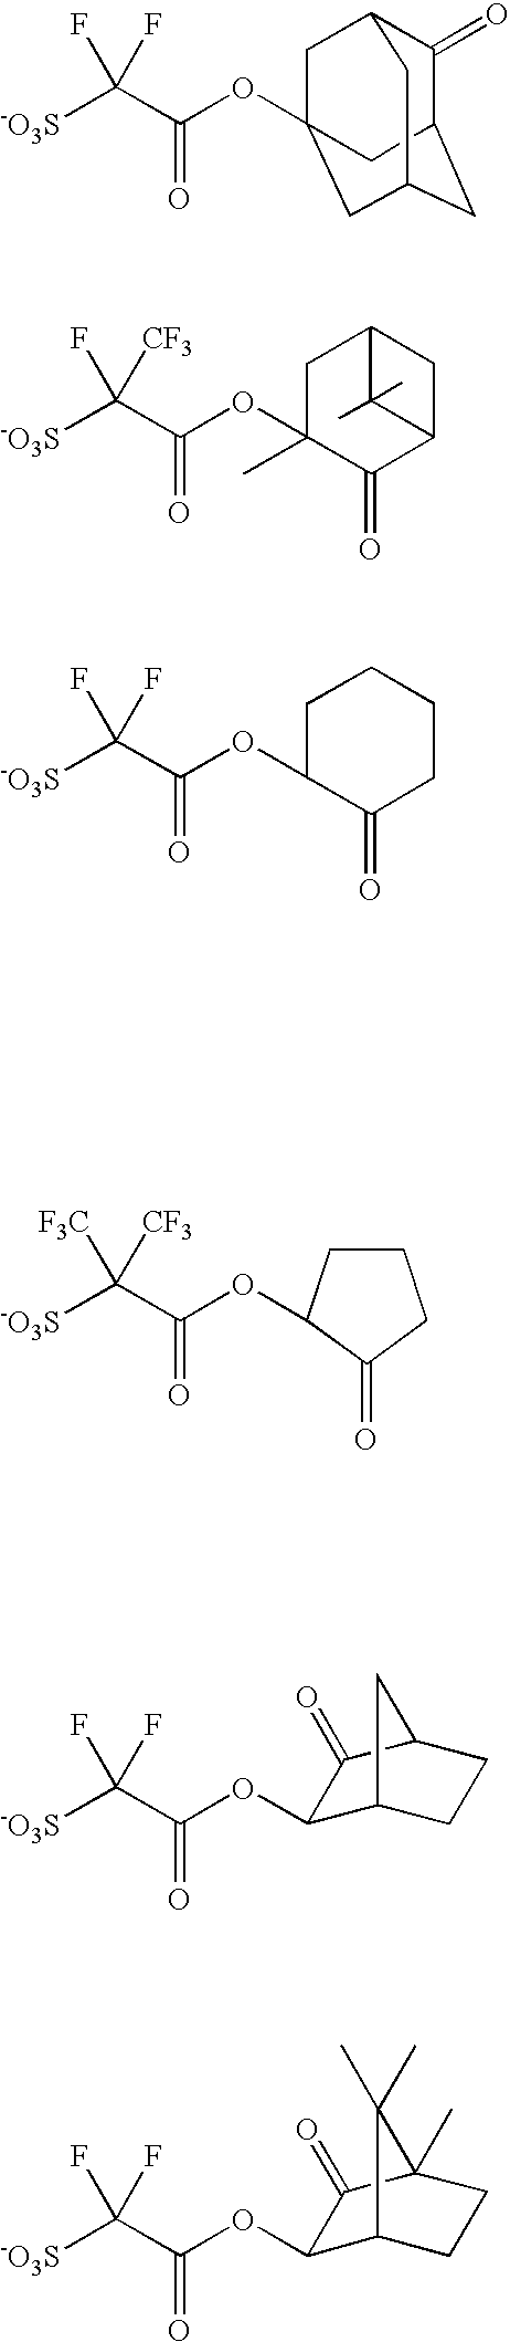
[-O3S]C(C(=O)OC12CC3C(=O)C(CC(C1)C3)C2)(F)F.[-O3S]C(C(=O)OC1(C)CC2CC(C1=O)C2(C)C)([CF3])F.[-O3S]C(C(=O)OC1CCCCC1=O)(F)F.[-O3S]C(C(=O)OC1CCCC1=O)([CF3])[F3C].[-O3S]C(C(=O)OC1C2CCC(C1=O)C2)(F)F.[-O3S]C(C(=O)OC1C2CCC(C)(C1=O)C2(C)C)(F)F
